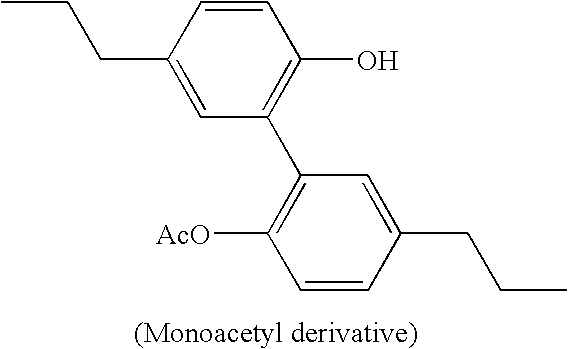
C1=CC(CCC)=CC(C2=C([AcO])C=CC(CCC)=C2)=C1O
